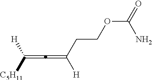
C([H])([C5H11])=C=C([H])CCOC(=O)N
